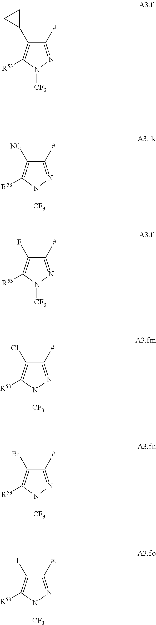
C1([#])=NN([CF3])C([R53])=C1C1CC1.C1([#])=NN([CF3])C([R53])=C1[NC].C1([#])=NN([CF3])C([R53])=C1F.C1([#])=NN([CF3])C([R53])=C1Cl.C1([#])=NN([CF3])C([R53])=C1Br.C1([#])=NN([CF3])C([R53])=C1I
